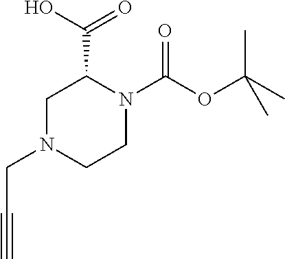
C1N(CC#C)CCN(C(OC(C)(C)C)=O)C1C(O)=O
